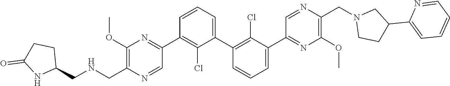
C1(OC)=C(C[HN]CC2CCC(=O)N2)N=CC(C2=C(Cl)C(C3=C(Cl)C(C4=NC(OC)=C(CN5CCC(C6=CC=CC=N6)C5)N=C4)=CC=C3)=CC=C2)=N1
